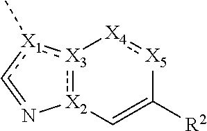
[X3]12:[X2](C=C([R2])[X5]:[X4]1)N=c[X1]:2C
